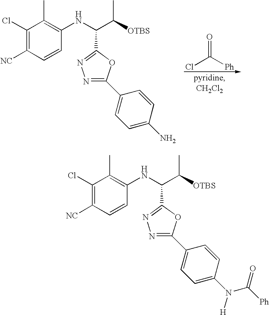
ClC([Ph])=O.C1(Cl)=C([NC])C=CC(NC(C([OTBS])C)C2=NN=C(C3=CC=C(N)C=C3)O2)=C1C.C1(Cl)=C([NC])C=CC(NC(C([OTBS])C)C2=NN=C(C3=CC=C(N(C([Ph])=O)[H])C=C3)O2)=C1C
